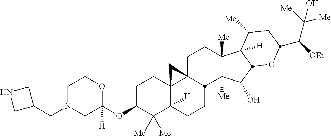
C1N(CC2CNC2)CC(OC2C([Me])([Me])C3([H])C4(CC2)C2(CCC5([Me])C([Me])(C(O)C6C5([H])C([Me])CC(C([OEt])C([Me])([Me])O)O6)C2CC3)C4)([H])OC1
